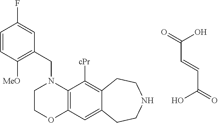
C(N1CCOC2=C1C([cPr])=C1C(=C2)CCNCC1)C1=C([MeO])C=CC(F)=C1.O=C(C=CC(=O)O)O
